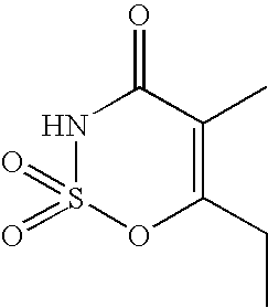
N1S(=O)(=O)OC(CC)=C(C)C1=O
